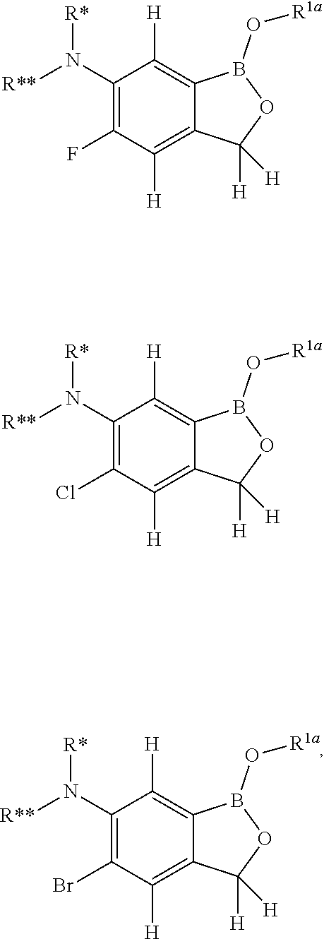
C1(N([R**])[R*])=C(F)C([H])=C2C(=C1[H])B(O[R1a])OC2([H])[H].C1(N([R**])[R*])=C(Cl)C([H])=C2C(=C1[H])B(O[R1a])OC2([H])[H].C1(N([R**])[R*])=C(Br)C([H])=C2C(=C1[H])B(O[R1a])OC2([H])[H]
